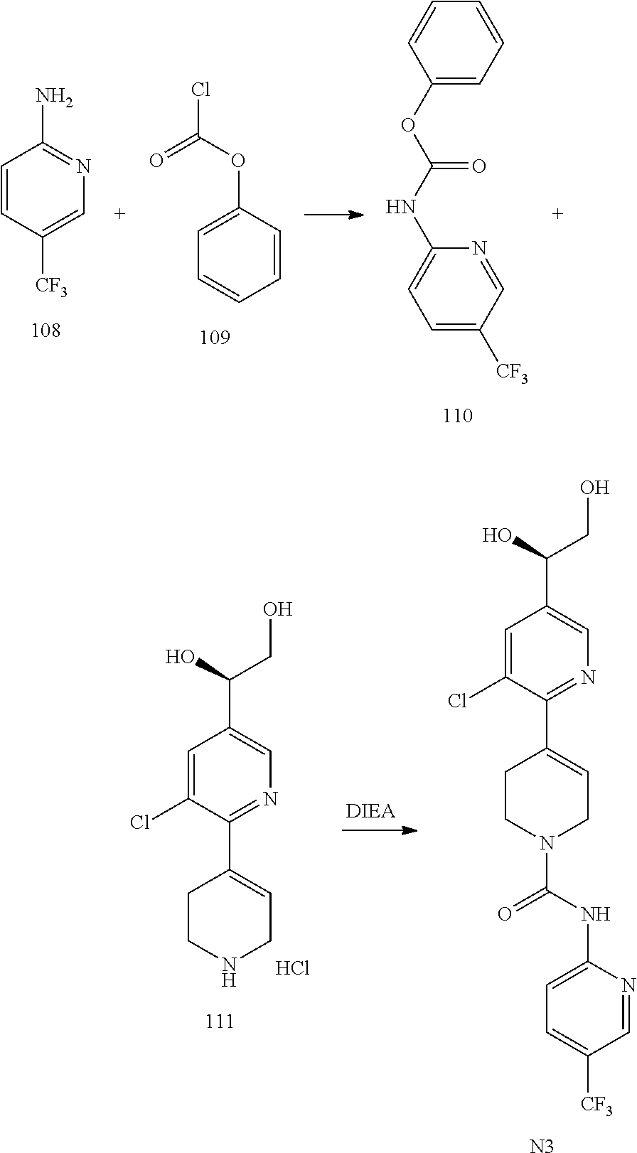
C1=CC([CF3])=CN=C1N.C1(OC(=O)Cl)=CC=CC=C1.C1(OC(NC2=CC=C([CF3])C=N2)=O)=CC=CC=C1.C1=C(Cl)C(C2=CCNCC2)=NC=C1C(CO)O.Cl.C1=C(Cl)C(C2=CCN(C(NC3=CC=C([CF3])C=N3)=O)CC2)=NC=C1C(CO)O.[N3]
